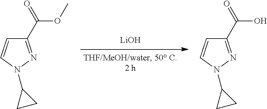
[LiOH].C1=CN(C2CC2)N=C1C(=O)OC.C1=CN(C2CC2)N=C1C(=O)O
